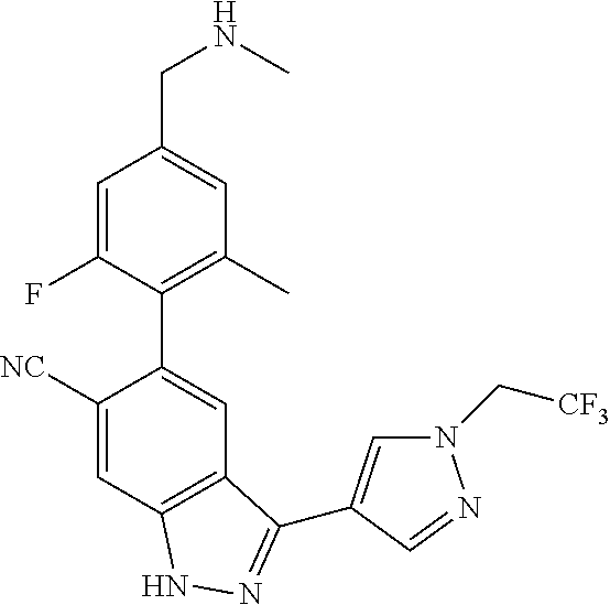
C1=C(F)C(C2=CC3=C(C=C2[NC])NN=C3C2=CN(C[CF3])N=C2)=C(C)C=C1CNC
